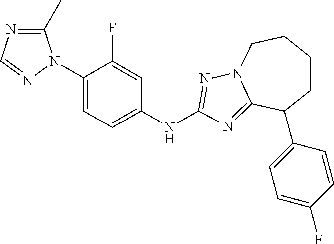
C1(C)=NC=NN1C1=CC=C(NC2=NN3CCCCC(C4=CC=C(F)C=C4)C3=N2)C=C1F
